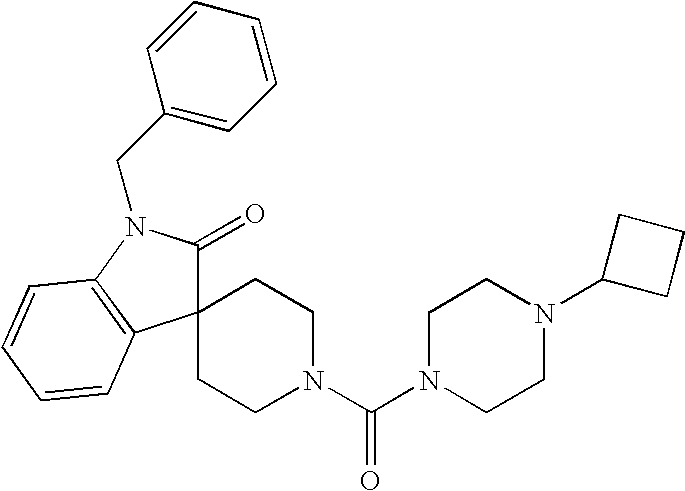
C12(CCN(C(N3CCN(C4CCC4)CC3)=O)CC1)C(=O)N(CC1=CC=CC=C1)C1=C2C=CC=C1
